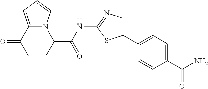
C1(C(N)=O)=CC=C(C2=CN=C(NC(C3N4C(=CC=C4)C(=O)CC3)=O)S2)C=C1
